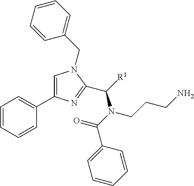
C1=CC=CC(C2=CN(CC3=CC=CC=C3)C(C([R1])N(CCCN)C(=O)C3=CC=CC=C3)=N2)=C1
